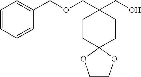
C1CC2(CCC1(COCC1=CC=CC=C1)CO)OCCO2
